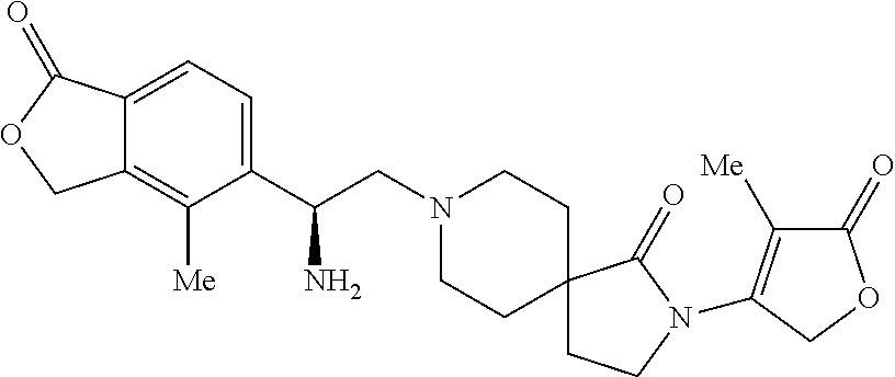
C1(C(N)CN2CCC3(CC2)CCN(C2=C([Me])C(=O)OC2)C3=O)=CC=C2C(=C1[Me])COC2=O
